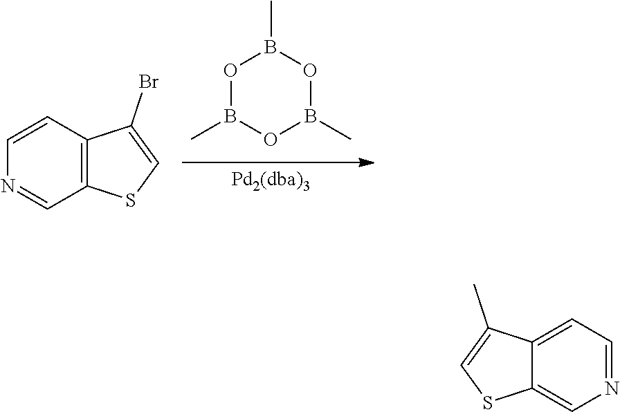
C1=CC2=C(C=N1)SC=C2Br.O1B(C)OB(C)OB1C.C12=CC=NC=C1SC=C2C
